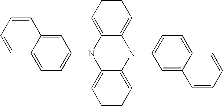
C1=C2C(=CC=C1N1C3=CC=CC=C3N(C3=CC=C4C(=C3)C=CC=C4)C3=CC=CC=C13)C=CC=C2
